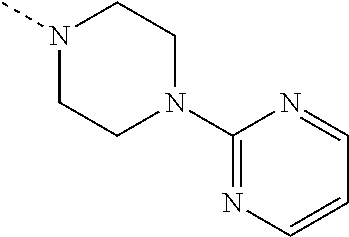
C1(N2CCN(C)CC2)=NC=CC=N1
